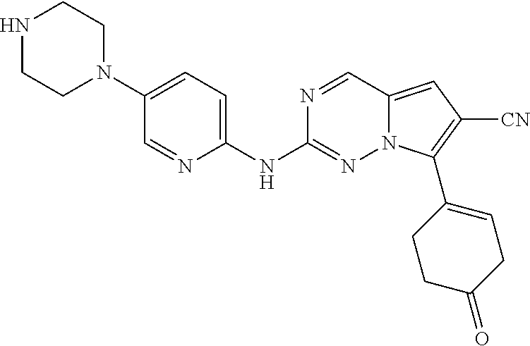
N1CCN(C2=CC=C(NC3=NN4C(=CC([CN])=C4C4=CCC(=O)CC4)C=N3)N=C2)CC1
